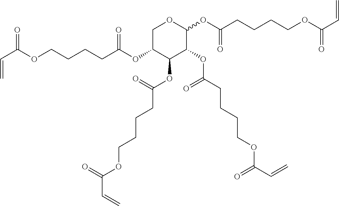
C1C(OC(CCCCOC(C=C)=O)=O)C(OC(=O)CCCCOC(C=C)=O)C(OC(=O)CCCCOC(C=C)=O)C(OC(CCCCOC(C=C)=O)=O)O1
